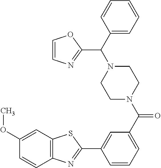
C1=CN=C(C(N2CCN(C(=O)C3=CC=CC(C4=NC5=C(S4)C=C(OC)C=C5)=C3)CC2)C2=CC=CC=C2)O1
